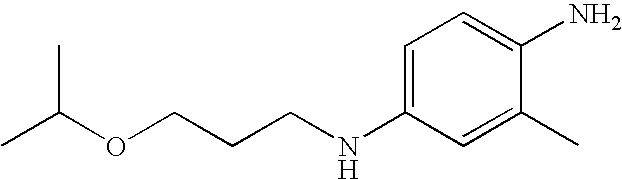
C1=C(NCCCOC(C)C)C=C(C)C(N)=C1
